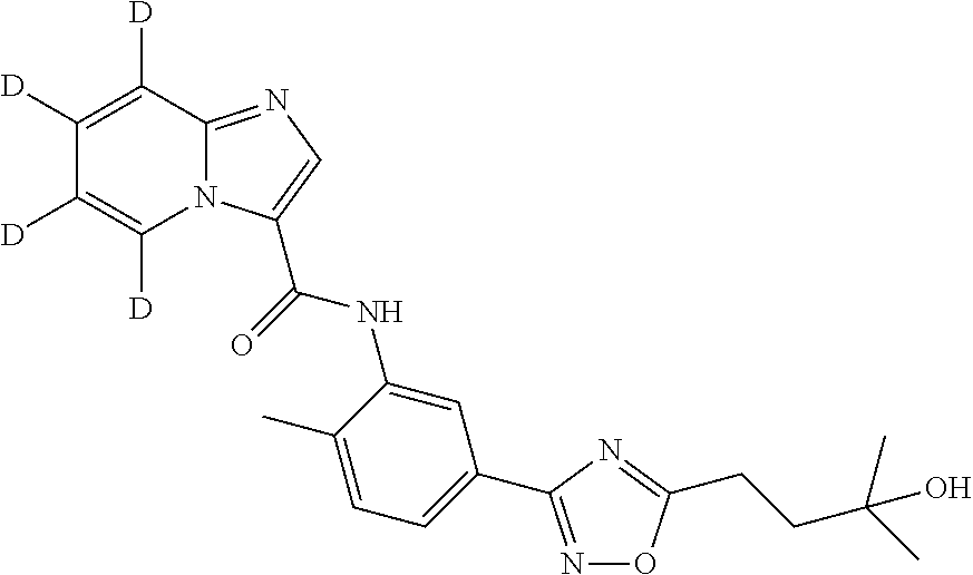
C1([D])=C([D])C2=NC=C(C(NC3=CC(C4=NOC(CCC(C)(C)O)=N4)=CC=C3C)=O)N2C([D])=C1[D]
